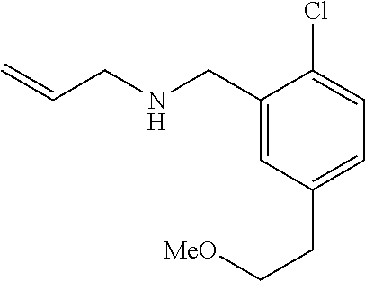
C1(CNCC=C)=CC(CC[MeO])=CC=C1Cl
